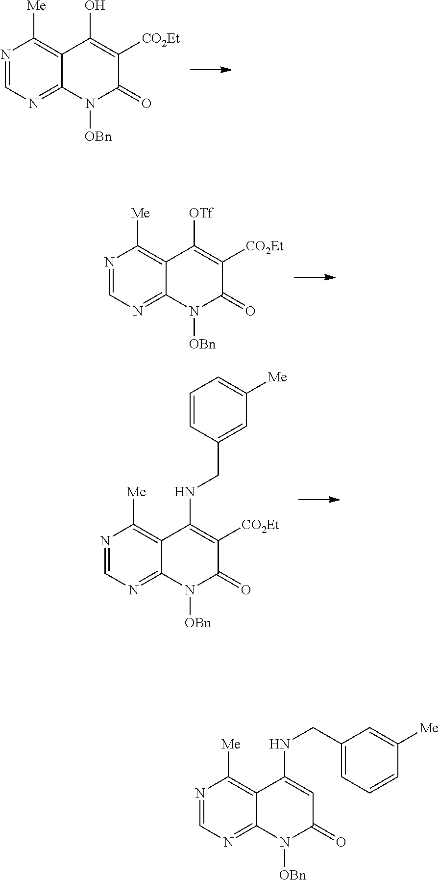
N1=CN=C2C(=C1[Me])C(O)=C([CO2Et])C(=O)N2[OBn].N1=CN=C2C(=C1[Me])C([OTf])=C([CO2Et])C(=O)N2[OBn].N1=CN=C2C(=C1[Me])C(NCC1=CC([Me])=CC=C1)=C([CO2Et])C(=O)N2[OBn].N1=CN=C2C(=C1[Me])C(NCC1=CC=CC([Me])=C1)=CC(=O)N2[OBn]
